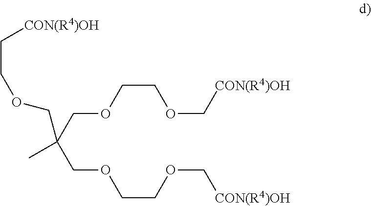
[CON(R4)OH]CCOCC(C)(COCCOC[CON(R4)OH])COCCOC[CON(R4)OH]
